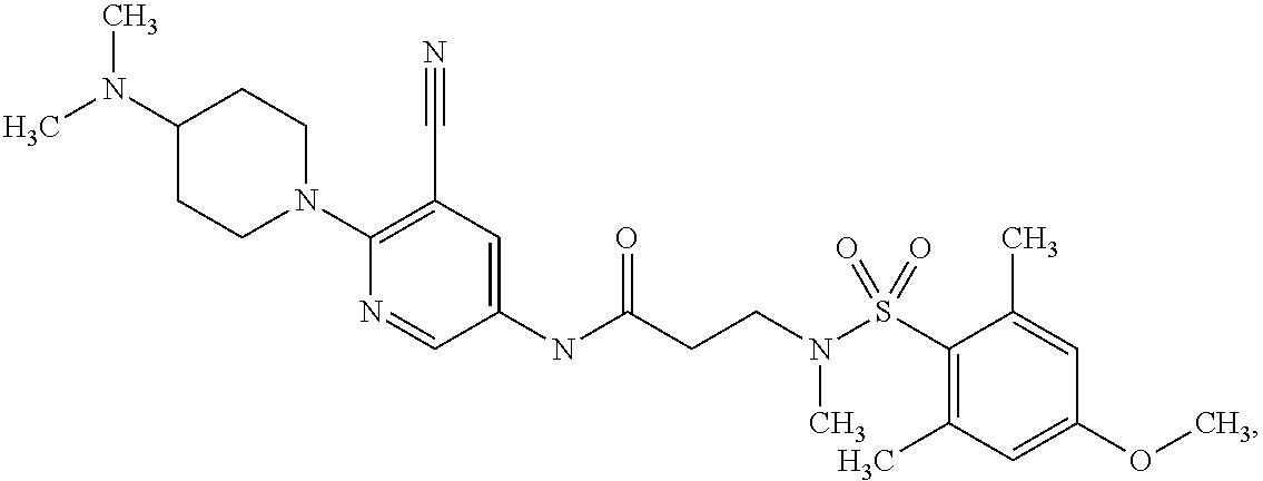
C1(NC(CCN(S(C2=C(C)C=C(OC)C=C2C)(=O)=O)C)=O)=CC(C#N)=C(N2CCC(N(C)C)CC2)N=C1
